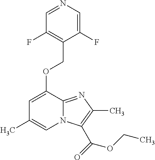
C1(F)=CN=CC(F)=C1COC1=CC(C)=CN2C1=NC(C)=C2C(=O)OCC
